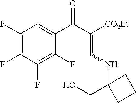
C1(F)=C(F)C(F)=C(F)C(C(=O)C(=CNC2(CO)CCC2)[CO2Et])=C1
